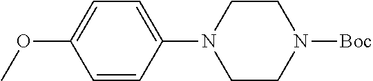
C1(N2CCN([Boc])CC2)=CC=C(OC)C=C1
